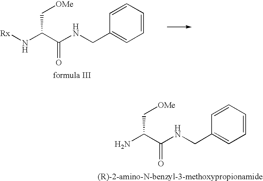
[Rx]NC(C(NCC1=CC=CC=C1)=O)C[OMe].NC(C(NCC1=CC=CC=C1)=O)C[OMe]
